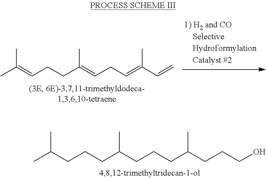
CC(CCCC(CCCC(CCCO)C)C)C.CC(=CCCC(=CCC=C(C=C)C)C)C
